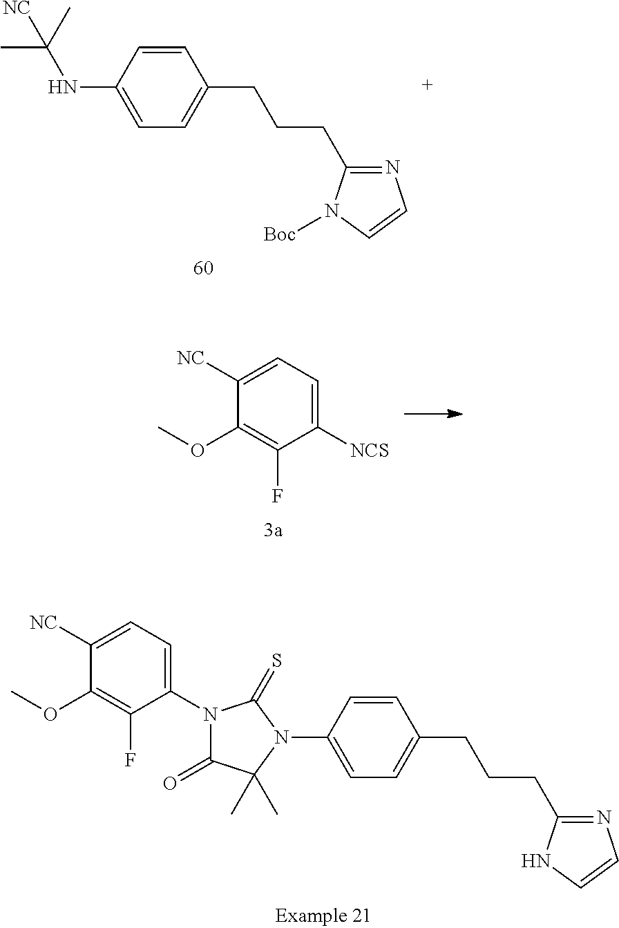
C1=C(N2C(C)(C)C(=O)N(C3=CC=C([NC])C(OC)=C3F)C2=S)C=CC(CCCC2=NC=CN2)=C1.C1=C(NC(C)(C)[NC])C=CC(CCCC2=NC=CN2[Boc])=C1.C1([NC])=CC=C([NCS])C(F)=C1OC
